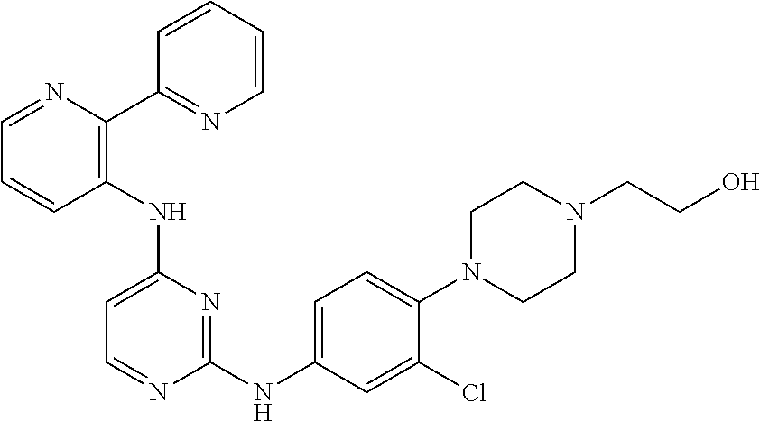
C1(NC2=CC=C(N3CCN(CCO)CC3)C(Cl)=C2)=NC(NC2=C(C3=NC=CC=C3)N=CC=C2)=CC=N1
